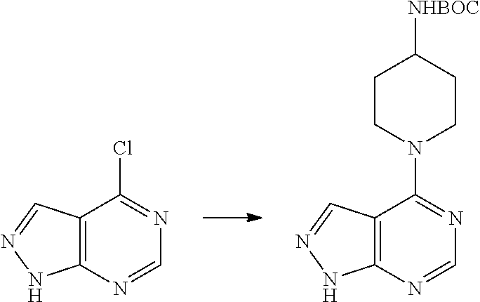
C12=C(C(Cl)=NC=N1)C=NN2.C12=C(C(N3CCC([NHBOC])CC3)=NC=N1)C=NN2
